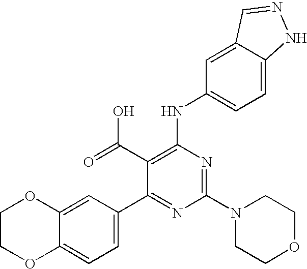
C1(N2CCOCC2)=NC(NC2=CC=C3C(=C2)C=NN3)=C(C(=O)O)C(C2=CC=C3C(=C2)OCCO3)=N1
